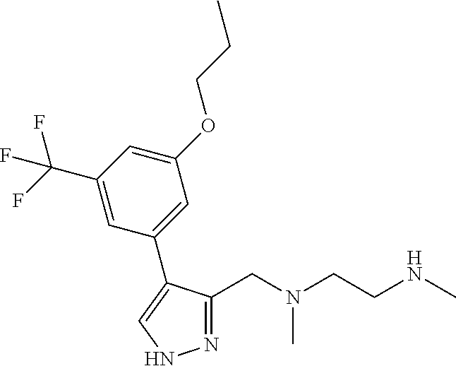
C1(CN(CCNC)C)=NNC=C1C1=CC(OCCC)=CC(C(F)(F)F)=C1
